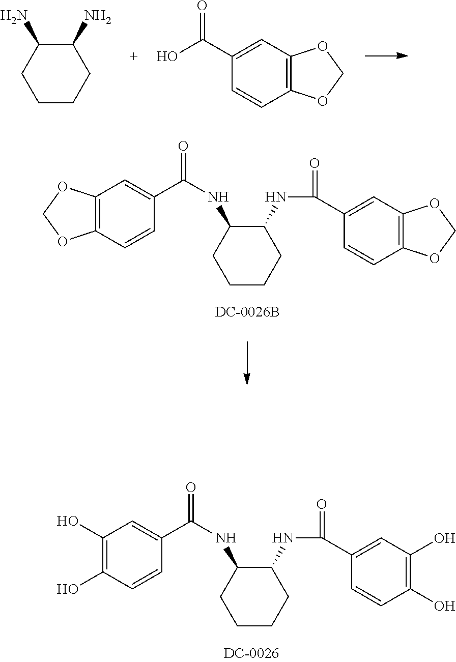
C1=C(C(NC2C(NC(C3=CC4=C(C=C3)OCO4)=O)CCCC2)=O)C=CC2=C1OCO2.C1=C(C(O)=O)C=CC2=C1OCO2.C1(N)C(N)CCCC1.C1=C(C(NC2C(NC(C3=CC(O)=C(O)C=C3)=O)CCCC2)=O)C=CC(O)=C1O
